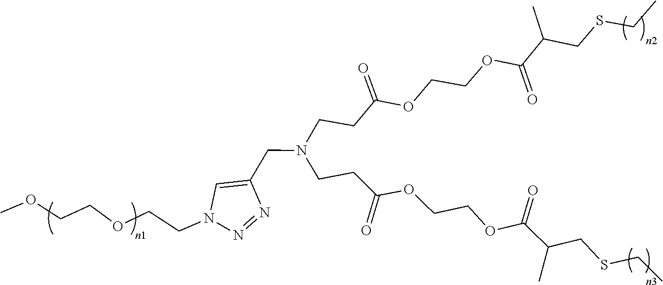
N1=NC(CN(CCC(OCCOC(=O)C(C)CSCC)=O)CCC(OCCOC(C(CSCC)C)=O)=O)=CN1CCOCCOC
